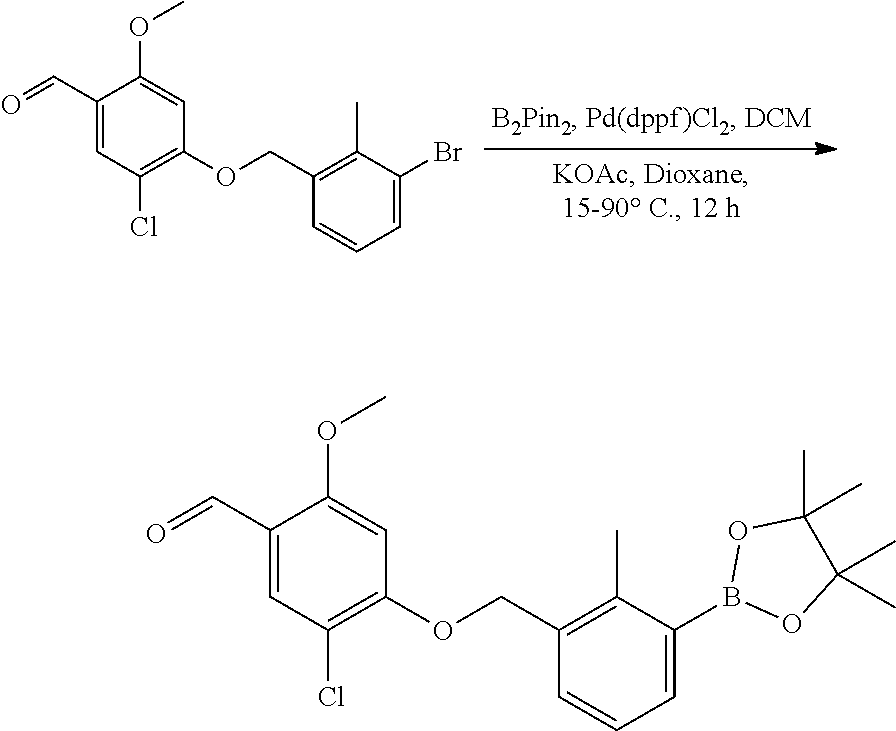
C1(C=O)=CC(Cl)=C(OCC2=C(C)C(Br)=CC=C2)C=C1OC.C1(C=O)=CC(Cl)=C(OCC2=C(C)C(B3OC(C)(C)C(C)(C)O3)=CC=C2)C=C1OC
